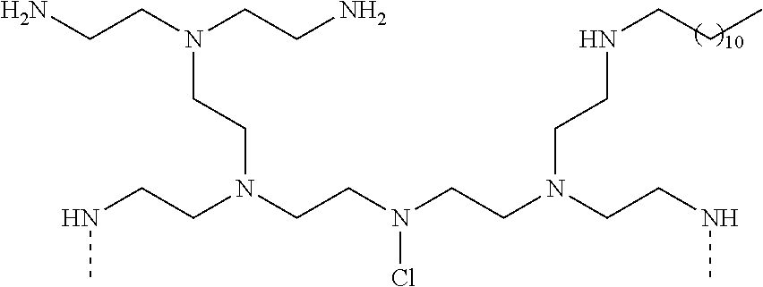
NCCN(CCN)CCN(CCN(Cl)CCN(CCNC)CCNCCC)CCNC
